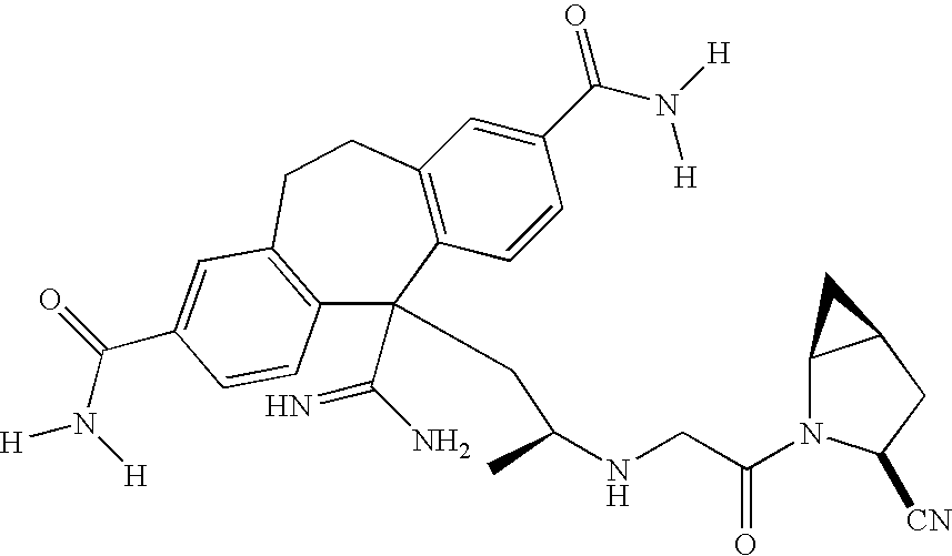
C12=C(C=CC(C(N([H])[H])=O)=C1)C(C(N)=N)(CC(NCC(N1C3C(CC1[CN])C3)=O)C)C1=C(CC2)C=C(C(N([H])[H])=O)C=C1
